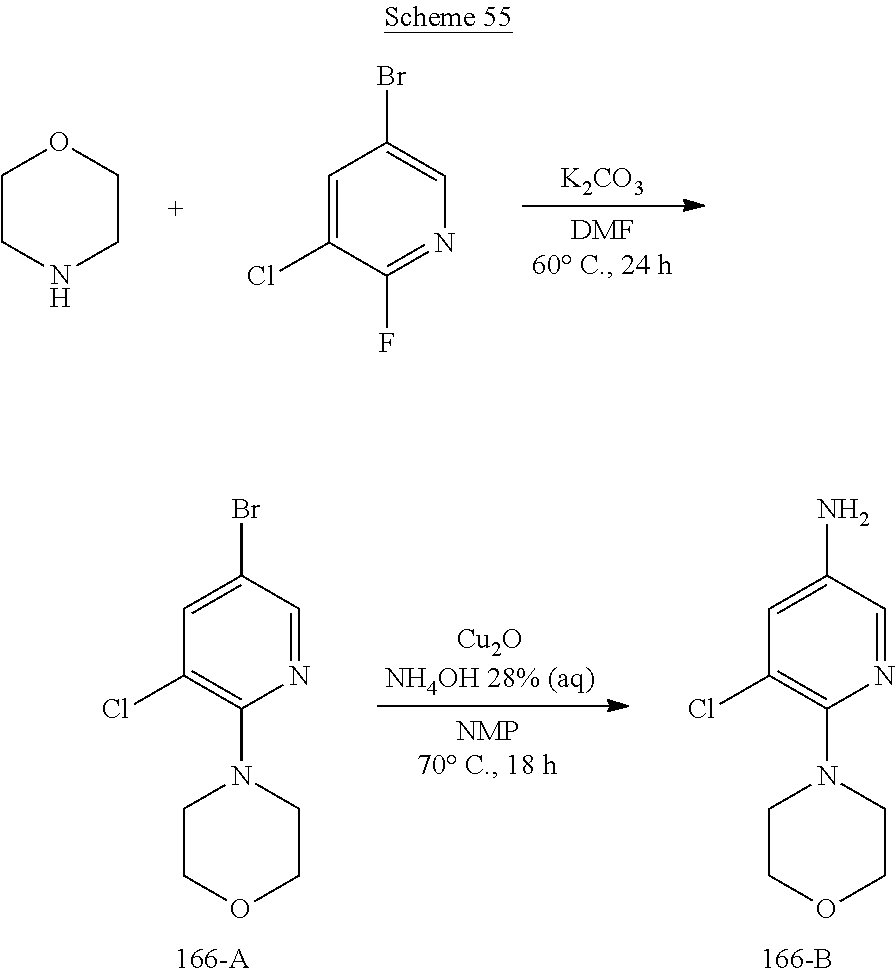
C1CNCCO1.C1=C(Cl)C(F)=NC=C1Br.[K2CO3].[Cu2ONH4OH 28% (aq)].C1=NC(N2CCOCC2)=C(Cl)C=C1Br.C1=NC(N2CCOCC2)=C(Cl)C=C1N
